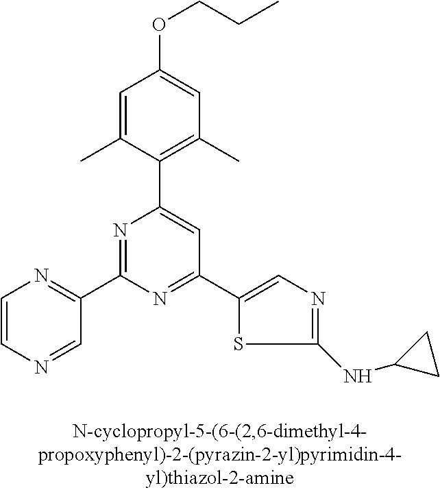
C1=C(C)C(C2=CC(C3=CN=C(NC4CC4)S3)=NC(C3=NC=CN=C3)=N2)=C(C)C=C1OCCC
